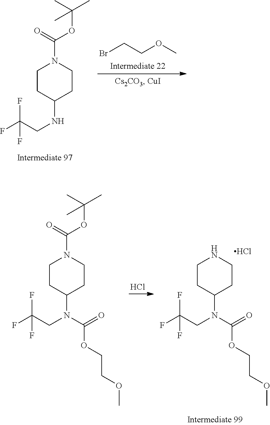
BrCCOC.C1CC(NCC(F)(F)F)CCN1C(OC(C)(C)C)=O.C1CC(N(CC(F)(F)F)C(OCCOC)=O)CCN1.Cl.Cl.C1CC(N(CC(F)(F)F)C(OCCOC)=O)CCN1C(OC(C)(C)C)=O
